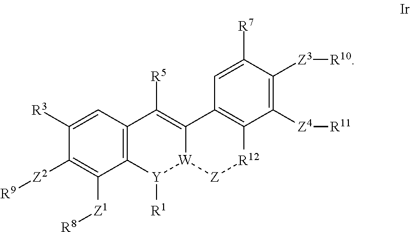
C1([R3])=CC2=C(C([Z1][R8])=C1[Z2][R9])[Y]([R1])[W]1C(=C2[R5])C2=C([R12][Z]1)C([Z4][R11])=C([Z3][R10])C([R7])=C2
